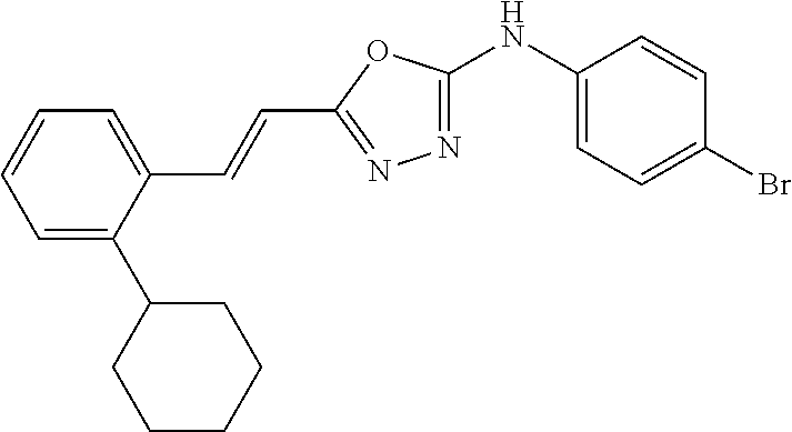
C1(NC2=NN=C(C=CC3=CC=CC=C3C3CCCCC3)O2)=CC=C(Br)C=C1
